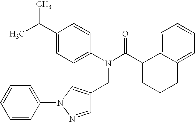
C1=C2C(=CC=C1)CCCC2C(N(C1=CC=C(C(C)C)C=C1)CC1=CN(C2=CC=CC=C2)N=C1)=O
